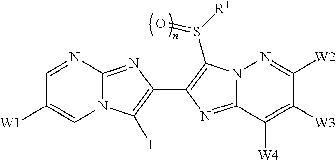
C1=NC2=NC(C3=C(S([R1])=O)N4C(=N3)C([W4])=C([W3])C([W2])=N4)=C(I)N2C=C1[W1]
